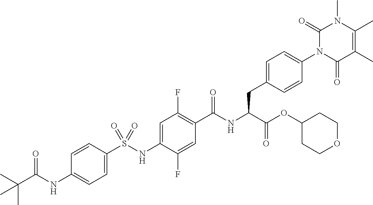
C1=C(S(NC2=CC(F)=C(C(NC(C(OC3CCOCC3)=O)CC3=CC=C(N4C(=O)C(C)=C(C)N(C)C4=O)C=C3)=O)C=C2F)(=O)=O)C=CC(NC(C(C)(C)C)=O)=C1
